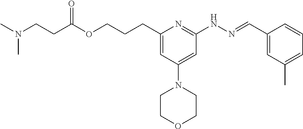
O(C(CCN(C)C)=O)CCCC1=CC(N2CCOCC2)=CC(NN=CC2=CC(C)=CC=C2)=N1
